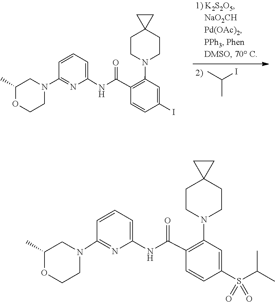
C1=CC(I)=CC(N2CCC3(CC2)CC3)=C1C(NC1=CC=CC(N2CCOC(C)C2)=N1)=O.C(C)(C)I.O=S(=O)(C1=CC(N2CCC3(CC2)CC3)=C(C(NC2=CC=CC(N3CCOC(C)C3)=N2)=O)C=C1)C(C)C
